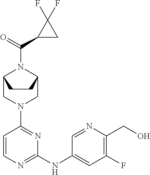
C1=CN=C(NC2=CC(F)=C(CO)N=C2)N=C1N1CC2N(C(C3C(F)(F)C3)=O)C(C1)CC2
